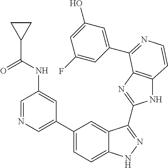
C1(C2=CN=CC(NC(C3CC3)=O)=C2)=CC=C2C(=C1)C(C1=NC3=C(N1)C=CN=C3C1=CC(O)=CC(F)=C1)=NN2
